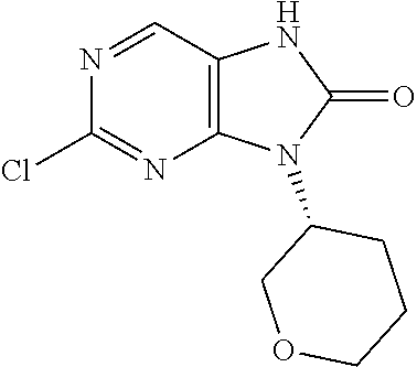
C1(Cl)=NC2=C(C=N1)NC(=O)N2C1COCCC1
